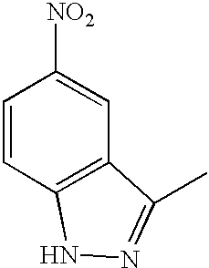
C1=CC2=C(C=C1[NO2])C(C)=NN2
